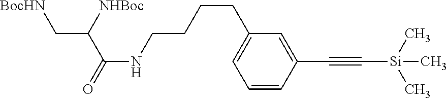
C1=CC(C#C[Si](C)(C)C)=CC(CCCCNC(C(C[BocHN])[NHBoc])=O)=C1
